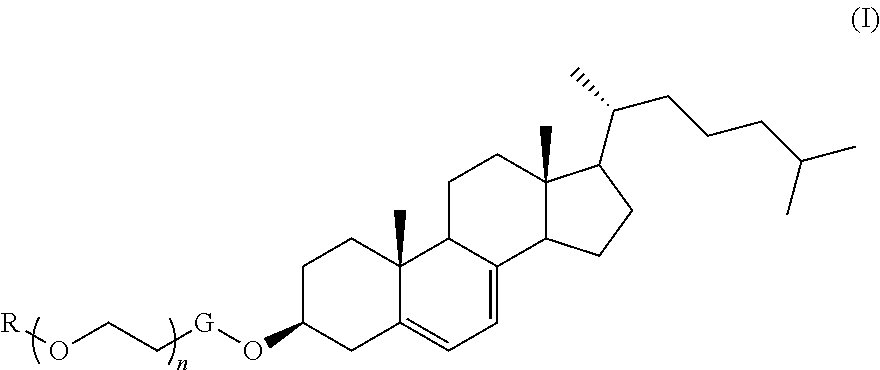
C1C(O[G]CCO[R])CC2=CC=C3C(C2(C)C1)CCC1(C)C3CCC1C(C)CCCC(C)C
